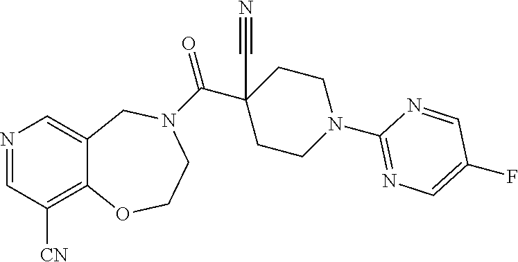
N1=CC([CN])=C2C(=C1)CN(C(C1(C#N)CCN(C3=NC=C(F)C=N3)CC1)=O)CCO2
